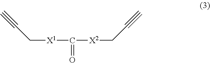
[X1](C([X2]CC#C)=O)CC#C
